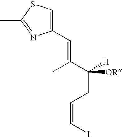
C(C(C)=CC1=CSC(C)=N1)(CC=CI)([OR])[H]
